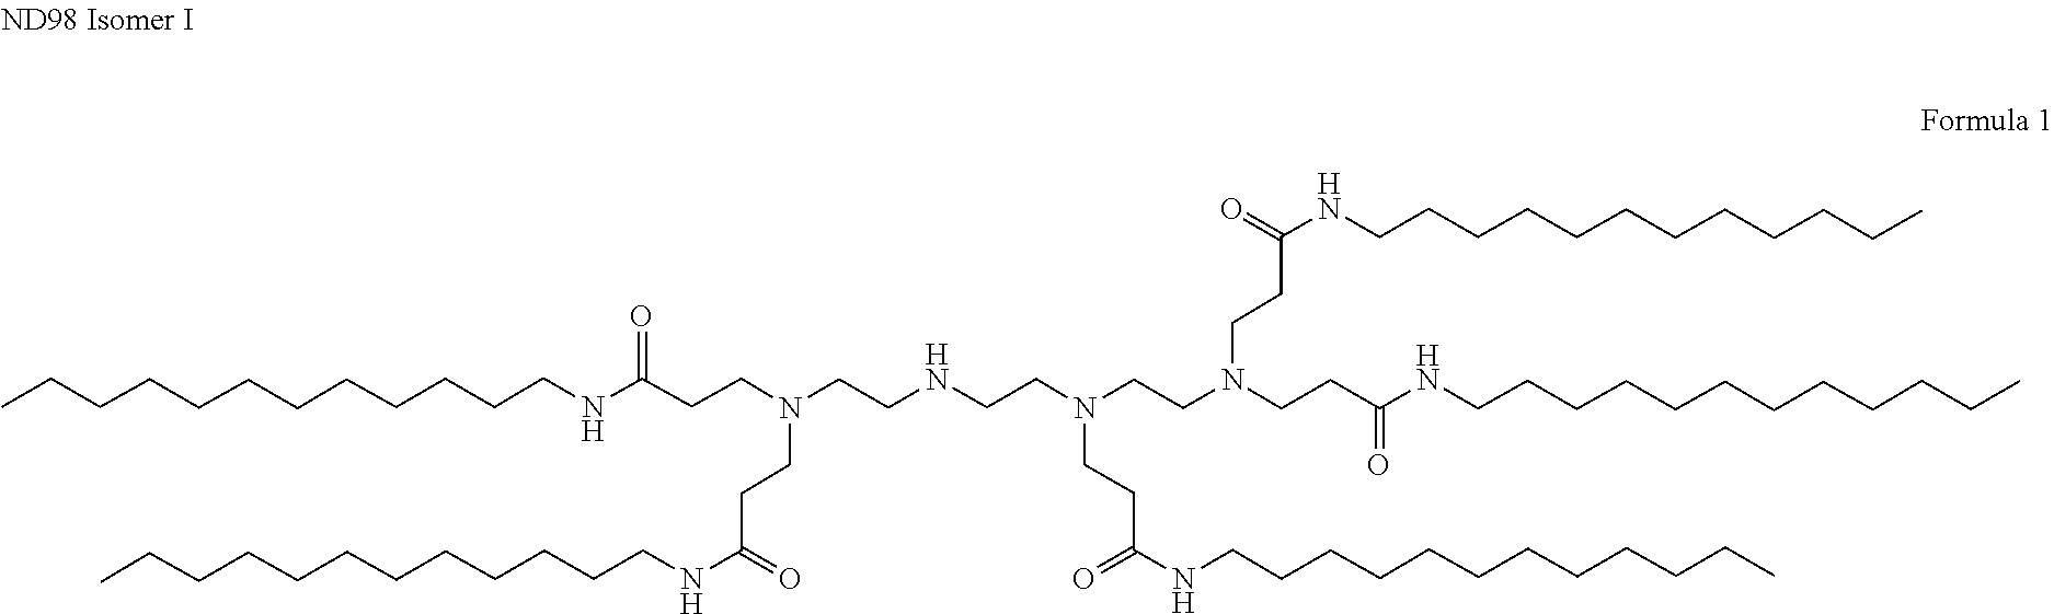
C(CCCC)CCCCCCCNC(CCN(CCC(NCCCCCCCCCCCC)=O)CCN(CCC(NCCCCCCCCCCCC)=O)CCNCCN(CCC(NCCCCCCCCCCCC)=O)CCC(=O)NCCCCCCCCCCCC)=O
